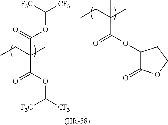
CCC(C)(C(OC1C(=O)OCC1)=O)C.CCC(C)(C(=O)OC([CF3])[F3C])C(OC([F3C])[CF3])=O.[(HR-58)]
